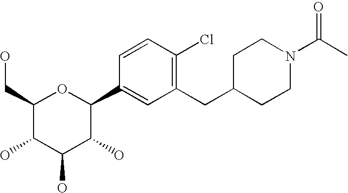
C1(CO)C(O)C(O)C(O)C(C2=CC(CC3CCN(C(C)=O)CC3)=C(Cl)C=C2)O1
